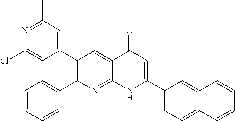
N1=C(C)C=C(C2=C(C3=CC=CC=C3)N=C3C(=C2)C(=O)C=C(C2=CC=C4C(=C2)C=CC=C4)N3)C=C1Cl
